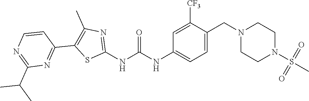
C1=C(CN2CCN(S(C)(=O)=O)CC2)C([CF3])=CC(NC(NC2=NC(C)=C(C3=NC(C(C)C)=NC=C3)S2)=O)=C1
